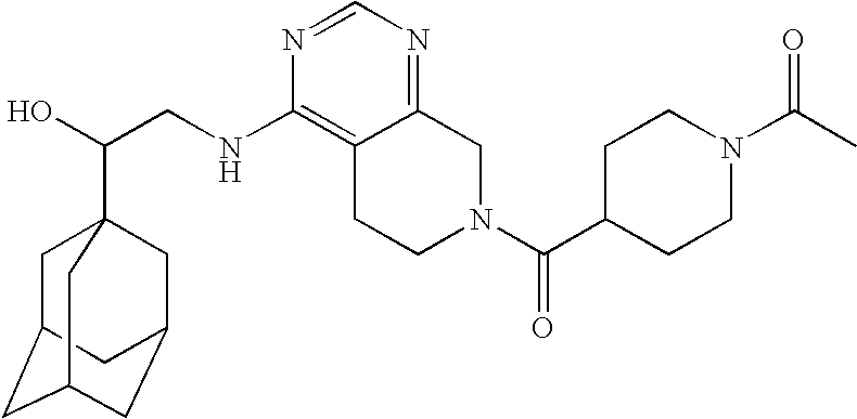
C(CNC1=C2C(=NC=N1)CN(C(=O)C1CCN(C(C)=O)CC1)CC2)(O)C12CC3CC(CC(C1)C3)C2
